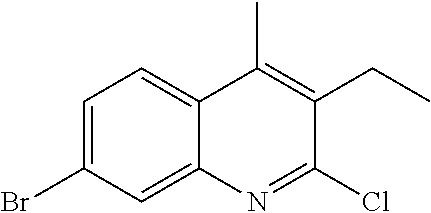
C1=C(Br)C=C2C(=C1)C(C)=C(CC)C(Cl)=N2
